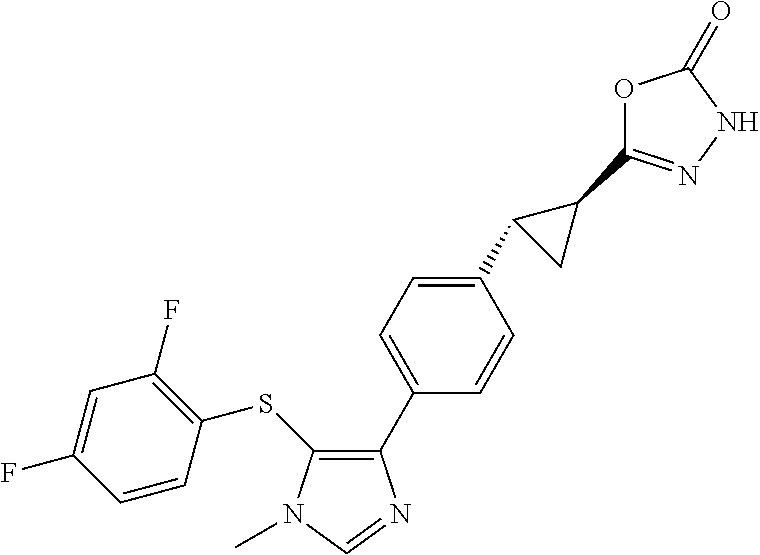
C1(SC2=C(F)C=C(F)C=C2)=C(C2=CC=C(C3CC3C3=NNC(=O)O3)C=C2)N=CN1C
